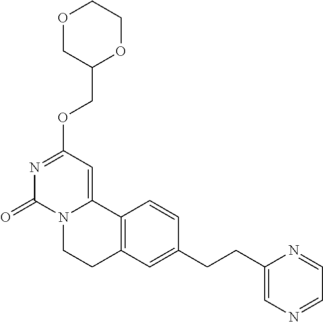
O1CC(COC2=NC(=O)N3C(=C2)C2=C(CC3)C=C(CCC3=CN=CC=N3)C=C2)OCC1
